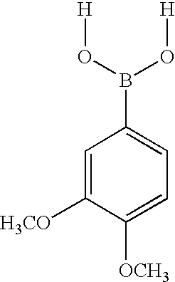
C1=C([H3CO])C([OCH3])=CC=C1B(O[H])O[H]
